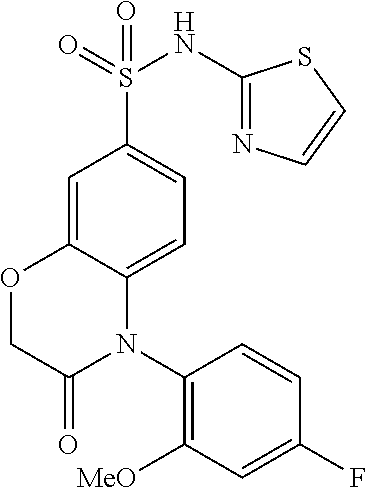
C1=C2C(=CC=C1S(=O)(=O)NC1=NC=CS1)N(C1=C([MeO])C=C(F)C=C1)C(=O)CO2
